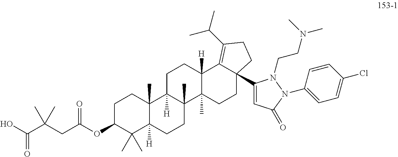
C1C(OC(CC(C(O)=O)(C)C)=O)C(C)(C)C2([H])C(C)(C1)C1([H])C(C)(CC2)C2(C)C([H])(CC1)C1=C(C(C)C)CCC1(C1=CC(=O)N(C3=CC=C(Cl)C=C3)N1CCN(C)C)CC2
